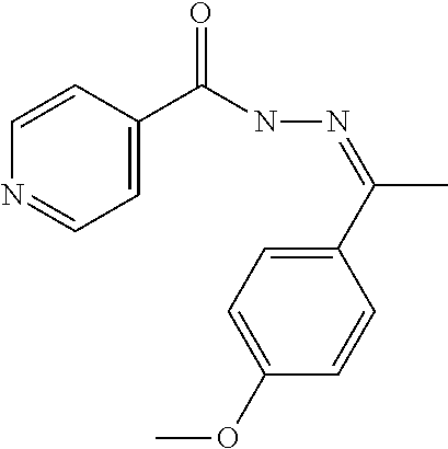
C1=CC(C(=O)NN=C(C2=CC=C(OC)C=C2)C)=CC=N1
